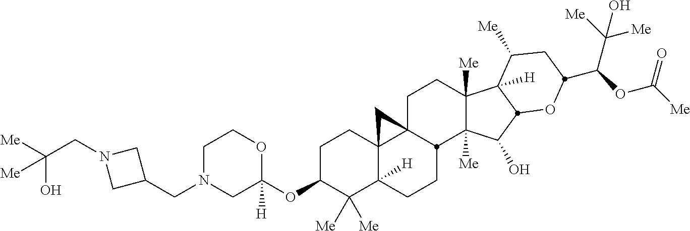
C1C(OC2([H])OCCN(CC3CN(CC([Me])(O)[Me])C3)C2)C([Me])([Me])C2([H])C3(C1)C1(CCC4([Me])C([Me])(C(O)C5C4([H])C([Me])CC(C(OC([Me])=O)C([Me])([Me])O)O5)C1CC2)C3
